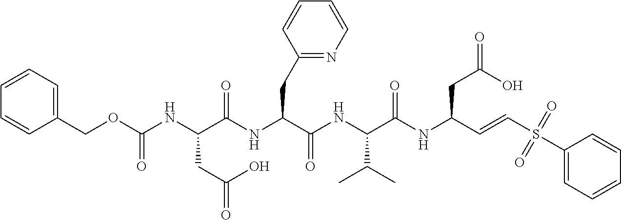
C1=CC=CC(COC(NC(C(NC(C(NC(C(NC(C=CS(C2=CC=CC=C2)(=O)=O)CC(O)=O)=O)C(C)C)=O)CC2=NC=CC=C2)=O)CC(O)=O)=O)=C1
